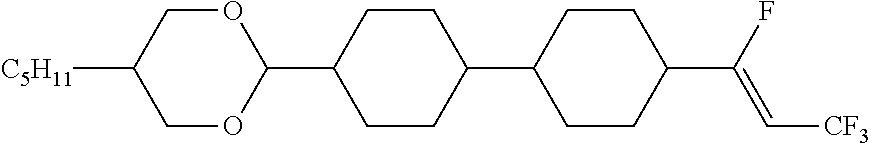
C1OC(C2CCC(C3CCC(C(F)=C[CF3])CC3)CC2)OCC1[C5H11]
